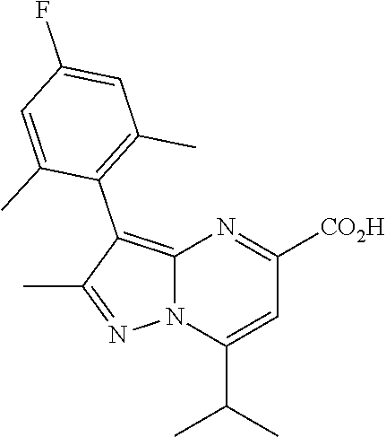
C12=C(C3=C(C)C=C(F)C=C3C)C(C)=NN1C(C(C)C)=CC([CO2H])=N2
